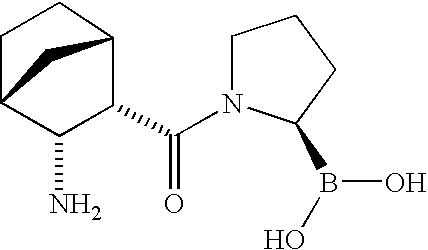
C1C2C(N)C(C(=O)N3CCCC3B(O)O)C(C1)C2
